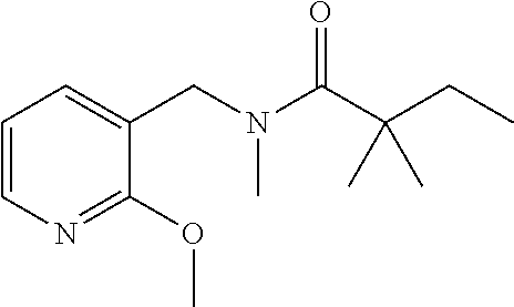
C1=CN=C(OC)C(CN(C(C(CC)(C)C)=O)C)=C1
